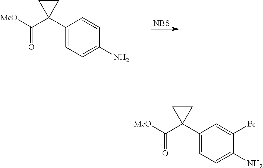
C1(C2(C([MeO])=O)CC2)=CC=C(N)C=C1.[NBS].C1(C2(C([MeO])=O)CC2)=CC=C(N)C(Br)=C1
